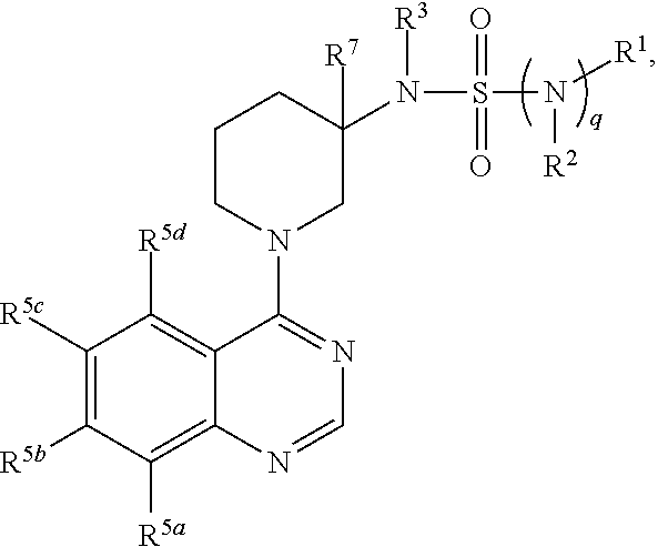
C1([R5c])=C([R5b])C([R5a])=C2C(=C1[R5d])C(N1CC([R7])(N(S(=O)(N([R1])[R2])=O)[R3])CCC1)=NC=N2
